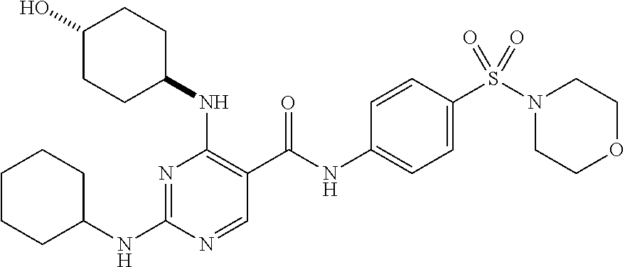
C1(NC2=NC(NC3CCC(O)CC3)=C(C(NC3=CC=C(S(N4CCOCC4)(=O)=O)C=C3)=O)C=N2)CCCCC1
